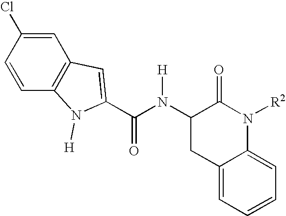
C1=C(Cl)C=CC2=C1C=C(C(N(C1CC3=CC=CC=C3N([R2])C1=O)[H])=O)N2[H]
